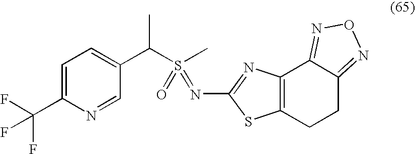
C12=C(N=C(N=S(=O)(C)C(C3=CC=C(C(F)(F)F)N=C3)C)S1)C1=NON=C1CC2
